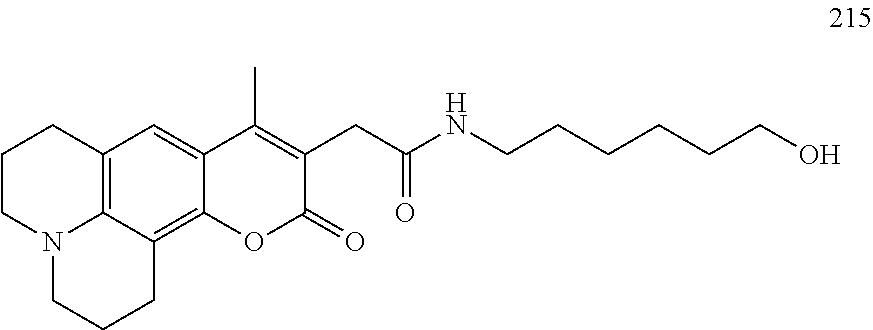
C12=C3C(=C4C(=C1)C(C)=C(CC(NCCCCCCO)=O)C(=O)O4)CCCN3CCC2
